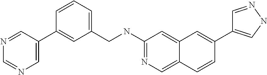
C1=CC2=CN=C(NCC3=CC=CC(C4=CN=CN=C4)=C3)C=C2C=C1C1=CNN=C1
